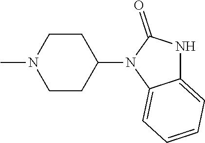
C1CC(N2C3=CC=CC=C3NC2=O)CCN1C
